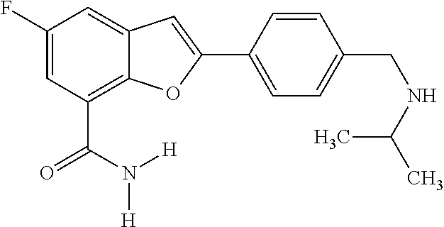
C1(F)=CC(C(=O)N([H])[H])=C2C(=C1)C=C(C1=CC=C(CNC(C)C)C=C1)O2
